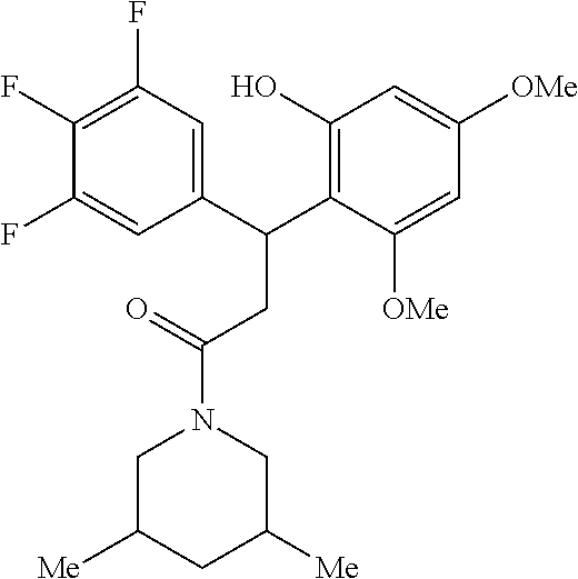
C1C([Me])CC([Me])CN1C(=O)CC(C1=C(O)C=C([OMe])C=C1[OMe])C1=CC(F)=C(F)C(F)=C1
